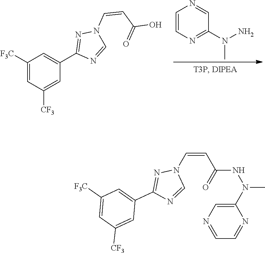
C1(C2=CC([F3C])=CC([CF3])=C2)=NN(C=CC(=O)O)C=N1.C1=CN=C(N(N)C)C=N1.C(=CC(NN(C1=CN=CC=N1)C)=O)N1N=C(C2=CC([F3C])=CC([CF3])=C2)N=C1
